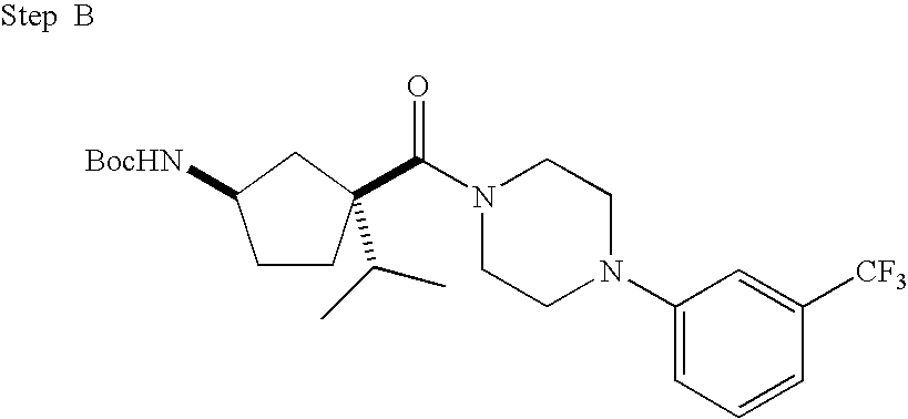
[BocHN]C1CCC(C(=O)N2CCN(C3=CC=CC([CF3])=C3)CC2)(C(C)C)C1
